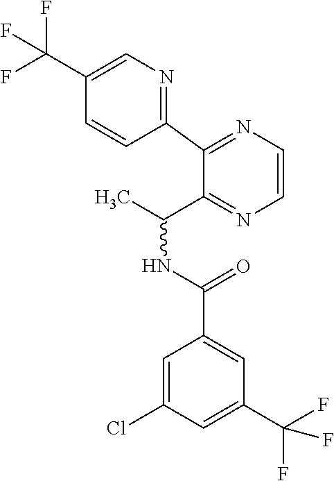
C1=C(C(F)(F)F)C=C(C(NC(C)C2=NC=CN=C2C2=NC=C(C(F)(F)F)C=C2)=O)C=C1Cl
